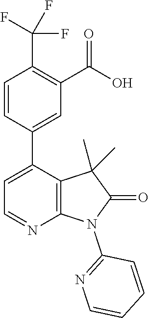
C1=CC(C2=CC=NC3=C2C(C)(C)C(=O)N3C2=NC=CC=C2)=CC(C(O)=O)=C1C(F)(F)F
